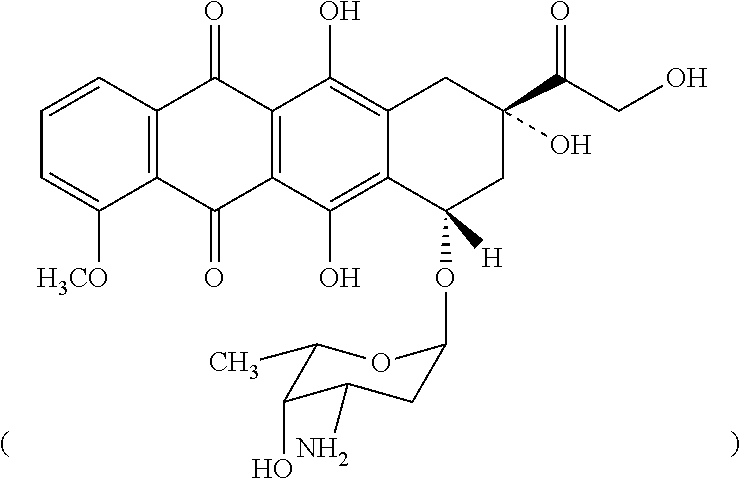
C12=C(C=CC=C1[H3CO])C(=O)C1=C(C2=O)C(O)=C2C(=C1O)CC(C(CO)=O)(O)CC2(OC1CC(N)C(O)C(C)O1)[H]
